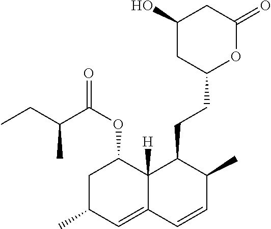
CCC(C(OC1CC(C)C=C2C1([H])C(CCC1OC(=O)CC(O)C1)C(C)C=C2)=O)C
